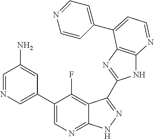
C1=NC=C(C2=CN=C3C(=C2F)C(C2=NC4=C(N2)N=CC=C4C2=CC=NC=C2)=NN3)C=C1N
